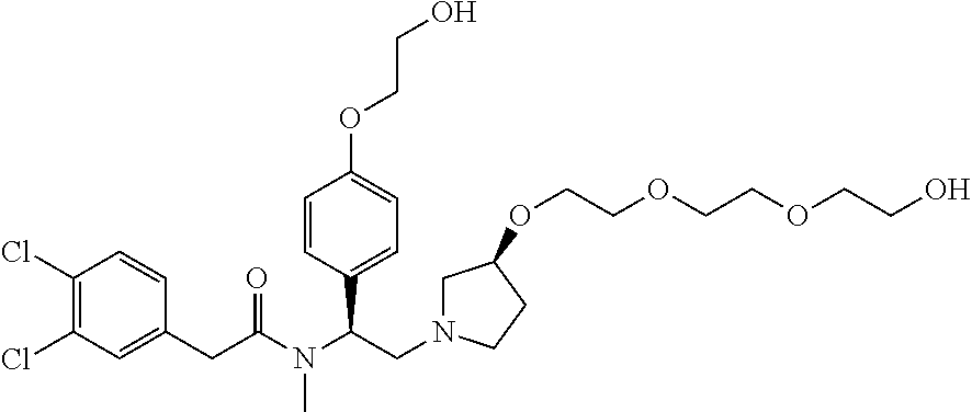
C1=CC(C(CN2CC(OCCOCCOCCO)CC2)N(C(CC2=CC(Cl)=C(Cl)C=C2)=O)C)=CC=C1OCCO
